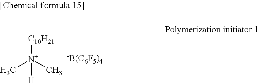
C[N+](C)([C10H21])[H].[-B(C6F5)4]
